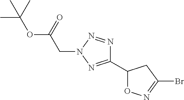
CC(C)(C)OC(=O)CN1N=C(C2ON=C(Br)C2)N=N1
